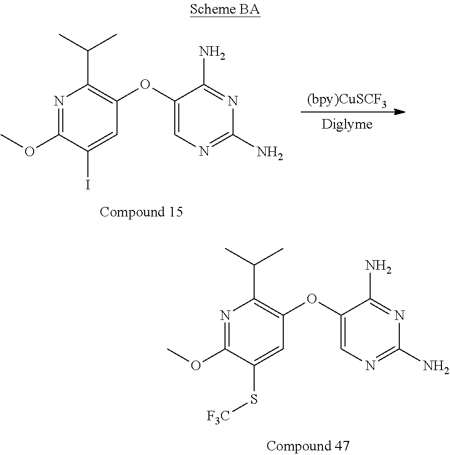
N1=C(OC)C(S[F3C])=CC(OC2=CN=C(N)N=C2N)=C1C(C)C.[(bpy)CuSCF3].N1=C(OC)C(I)=CC(OC2=CN=C(N)N=C2N)=C1C(C)C
